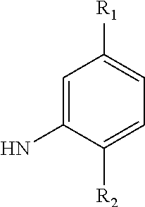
C1=C(N)C([R2])=CC=C1[R1]
